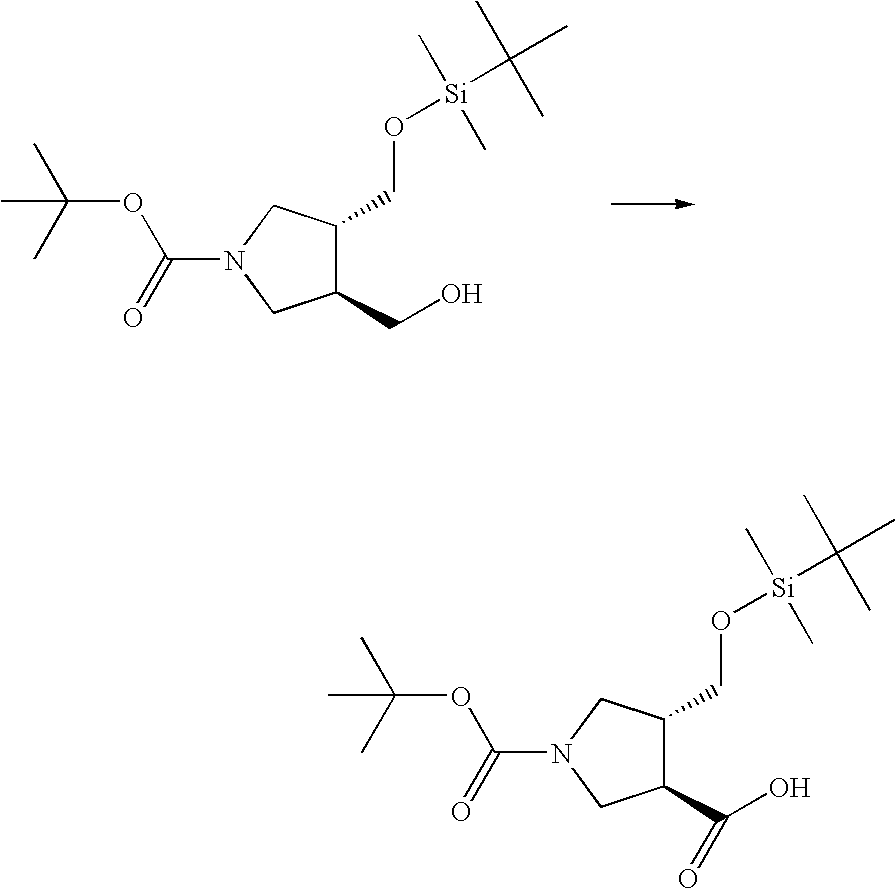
C1(CO)C(CO[Si](C(C)(C)C)(C)C)CN(C(=O)OC(C)(C)C)C1.C1(C(O)=O)C(CO[Si](C(C)(C)C)(C)C)CN(C(=O)OC(C)(C)C)C1
